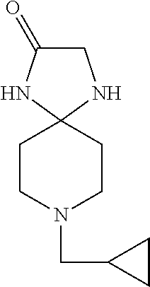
C1C(=O)NC2(N1)CCN(CC1CC1)CC2
